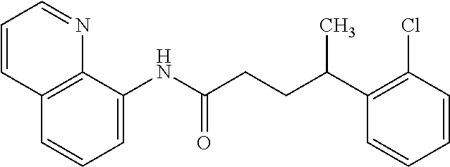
C1=C(NC(CCC(C2=C(Cl)C=CC=C2)C)=O)C2=C(C=C1)C=CC=N2
